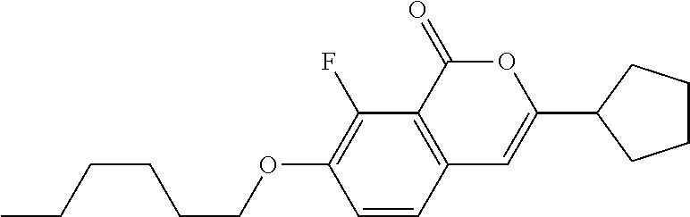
C1=CC2=C(C(F)=C1OCCCCCC)C(=O)OC(C1CCCC1)=C2
